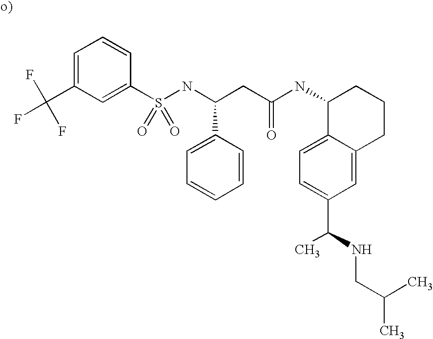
C1(C(F)(F)F)=CC=CC(S(NC(CC(NC2C3=CC=C(C(NCC(C)C)C)C=C3CCC2)=O)C2=CC=CC=C2)(=O)=O)=C1
